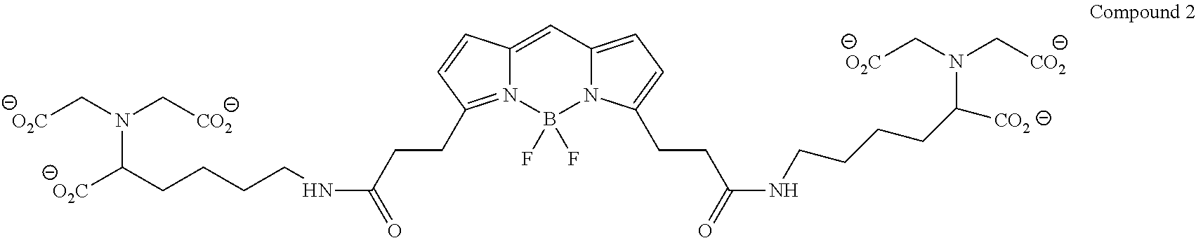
C12=CC3=CC=C(CCC(=O)NCCCCC([CO2])N(C[CO2])C[O2C])N3B(F)(F)N1=C(CCC(=O)NCCCCC([O2C])N(C[CO2])C[O2C])C=C2
